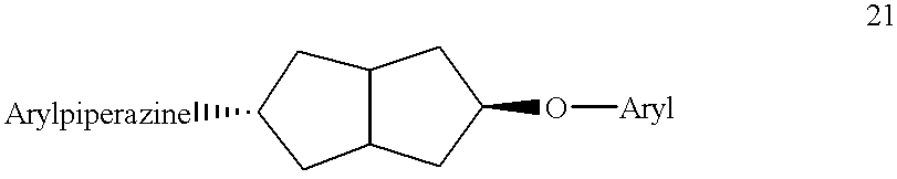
C12CC([Arylpiperazine])CC1CC(O[Aryl])C2
